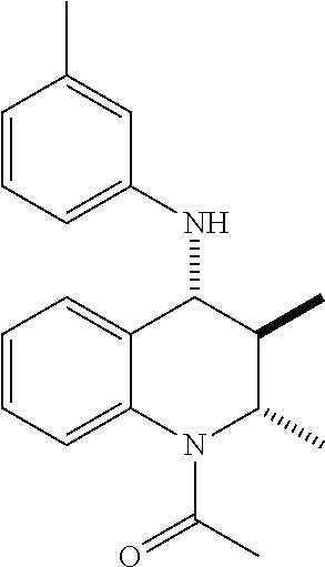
C1=CC=C2C(=C1)C(NC1=CC=CC(C)=C1)C(C)C(C)N2C(C)=O
